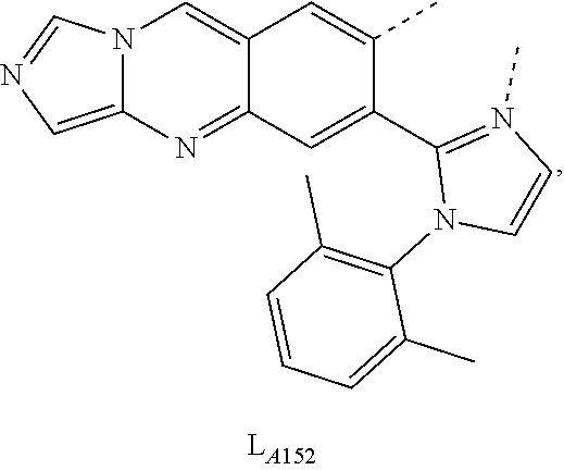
C12=NC3=CN=CN3C=C1C=C(C)C(C1=N(C)C=CN1C1=C(C)C=CC=C1C)=C2
